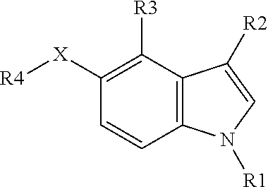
C12=C(C([R3])=C([X][R4])C=C1)C([R2])=CN2[R1]
